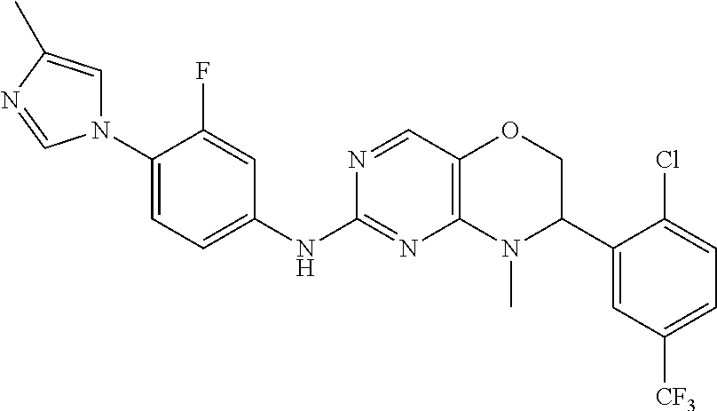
C1(N2C=C(C)N=C2)=CC=C(NC2=NC3=C(C=N2)OCC(C2=CC([CF3])=CC=C2Cl)N3C)C=C1F
